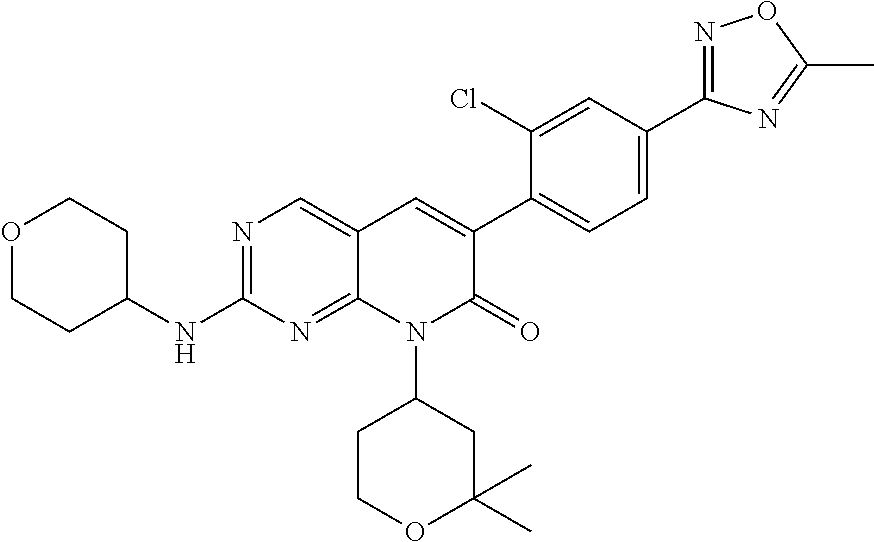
N1=C(C2=CC=C(C3=CC4=CN=C(NC5CCOCC5)N=C4N(C4CCOC(C)(C)C4)C3=O)C(Cl)=C2)N=C(C)O1
